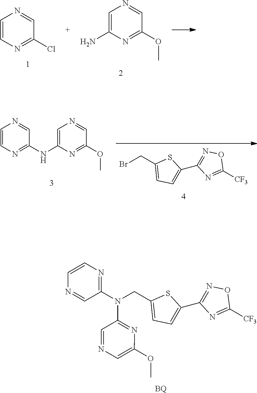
C1=CN=C(Cl)C=N1.C1(N)=CN=CC(OC)=N1.N1=C(N(CC2=CC=C(C3=NOC([CF3])=N3)S2)C2=NC(OC)=CN=C2)C=NC=C1.[BQ].BrCC1=CC=C(C2=NOC([CF3])=N2)S1.C1=CN=C(NC2=CN=CC(OC)=N2)C=N1
